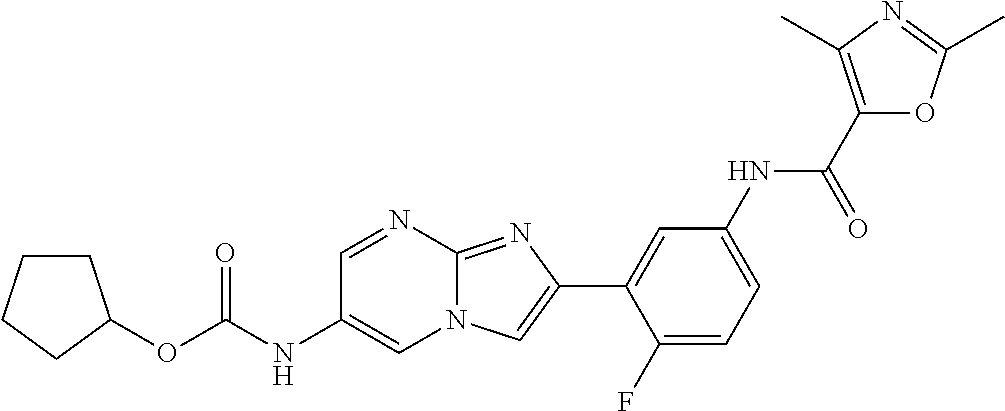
C1=NC2=NC(C3=CC(NC(C4=C(C)N=C(C)O4)=O)=CC=C3F)=CN2C=C1NC(OC1CCCC1)=O
